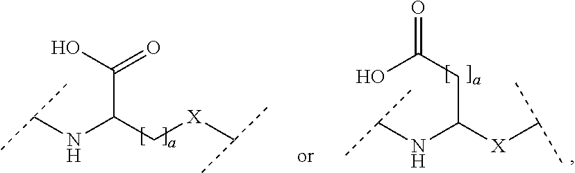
C(NC(C[X]C(C)C)C(O)=O)(C)C.C(NC([X]C(C)C)CC(=O)O)(C)C
